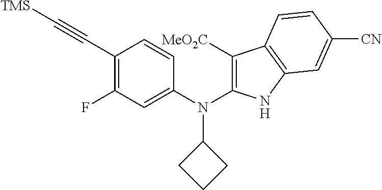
C1(C#C[TMS])=C(F)C=C(N(C2=C([MeO2C])C3=C(N2)C=C([CN])C=C3)C2CCC2)C=C1
